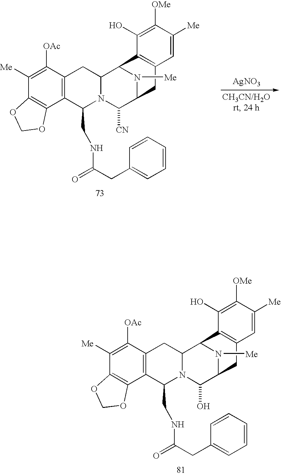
C1([OAc])=C([Me])C2=C(C3=C1CC1N(C3CNC(CC3=CC=CC=C3)=O)C([CN])C3CC4=C(C1N3[Me])C(O)=C([OMe])C([Me])=C4)OCO2.[AgNO3].C1([OAc])=C([Me])C2=C(C3=C1CC1N(C3CNC(CC3=CC=CC=C3)=O)C(O)C3CC4=C(C1N3[Me])C(O)=C([OMe])C([Me])=C4)OCO2
